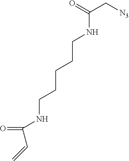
C(C(NCCCCCNC(C[N3])=O)=O)=C
